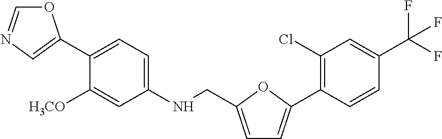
O1C=NC=C1C1=CC=C(NCC2=CC=C(C3=C(Cl)C=C(C(F)(F)F)C=C3)O2)C=C1[H3CO]
